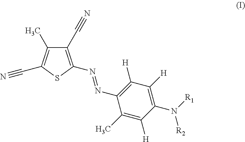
C1(C#N)=C(N=NC2=C([H])C([H])=C(N([R2])[R1])C([H])=C2C)SC(C#N)=C1C
